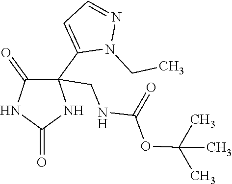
C1(=O)C(C2=CC=NN2CC)(CNC(OC(C)(C)C)=O)NC(=O)N1
